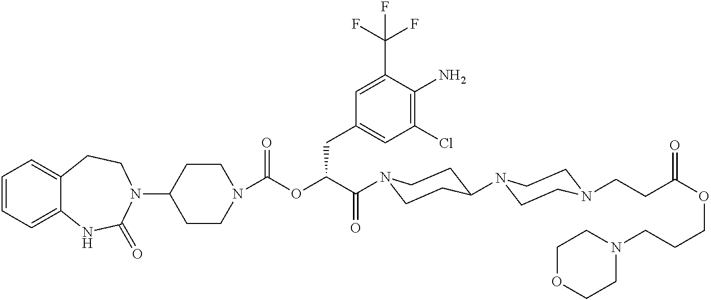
C1(N2CCC3=CC=CC=C3NC2=O)CCN(C(OC(C(=O)N2CCC(N3CCN(CCC(OCCCN4CCOCC4)=O)CC3)CC2)CC2=CC(Cl)=C(N)C(C(F)(F)F)=C2)=O)CC1
